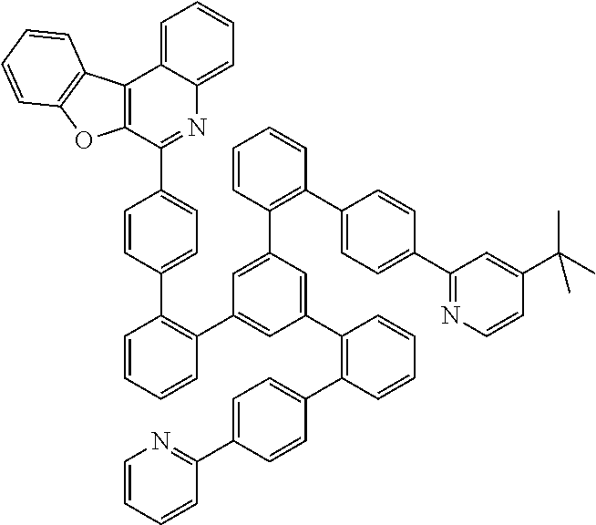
C12=C(C(C3=CC=C(C4=C(C5=CC(C6=C(C7=CC=C(C8=NC=CC=C8)C=C7)C=CC=C6)=CC(C6=C(C7=CC=C(C8=NC=CC(C(C)(C)C)=C8)C=C7)C=CC=C6)=C5)C=CC=C4)C=C3)=NC3=CC=CC=C13)OC1=C2C=CC=C1
